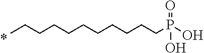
CCCCCCCCCCCP(=O)(O)O
